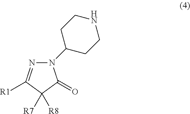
N1(C2CCNCC2)N=C([R1])C([R7])([R8])C1=O
